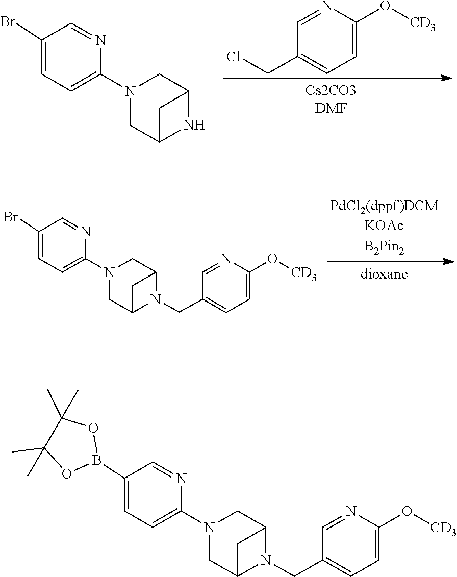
BrC1=CC=C(N2CC3NC(C2)C3)N=C1.C1(CCl)=CC=C(O[CD3])N=C1.BrC1=CC=C(N2CC3N(CC4=CC=C(O[CD3])N=C4)C(C2)C3)N=C1.C1(B2OC(C)(C)C(C)(C)O2)=CC=C(N2CC3N(CC4=CC=C(O[CD3])N=C4)C(C2)C3)N=C1
